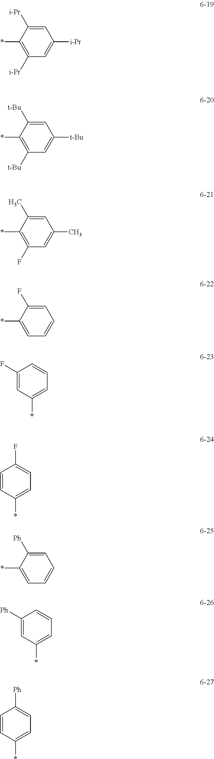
C1(F)=CC(*)=CC=C1.C1=CC(*)=CC=C1F.C1([Ph])=CC(*)=CC=C1.C1=C([i-Pr])C(*)=C([i-Pr])C=C1[i-Pr].C1=C([t-Bu])C(*)=C([t-Bu])C=C1[t-Bu].C1=C(C)C(*)=C(F)C=C1C.C1=C(F)C(*)=CC=C1.C1=C([Ph])C(*)=CC=C1.C1=CC(*)=CC=C1[Ph]
